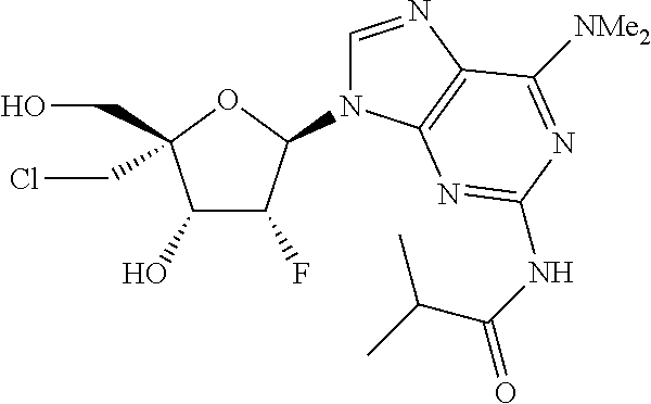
C1(O)C(F)C(N2C=NC3=C2N=C(NC(=O)C(C)C)N=C3[NMe2])OC1(CO)CCl
